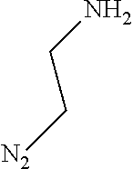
NCC[N2]
